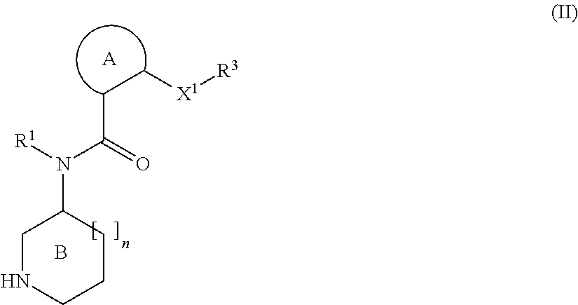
C1NCCCC1N([R1])C(=O)CC[X1][R3].[A].B
